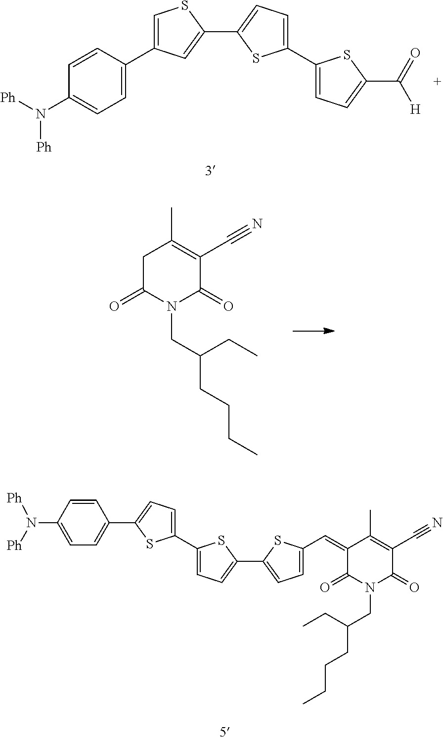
N1(CC(CCCC)CC)C(=O)C(C#N)=C(C)CC1=O.C1=C(C2=CSC(C3=CC=C(C4=CC=C(C([H])=O)S4)S3)=C2)C=CC(N([Ph])[Ph])=C1.C1(C2=CC=C(C3=CC=C(C4=CC=C(C=C5C(=O)N(CC(CC)CCCC)C(=O)C(C#N)=C5C)S4)S3)S2)=CC=C(N([Ph])[Ph])C=C1
